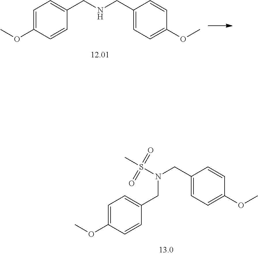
C1=C(OC)C=CC(CN(CC2=CC=C(OC)C=C2)S(C)(=O)=O)=C1.C1=C(OC)C=CC(CNCC2=CC=C(OC)C=C2)=C1
